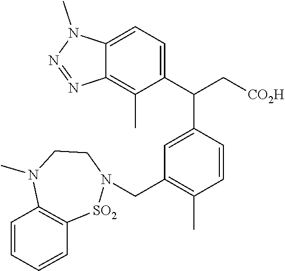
C12=CC=C(C(C[CO2H])C3=CC(CN4CCN(C)C5=C([SO2]4)C=CC=C5)=C(C)C=C3)C(C)=C1N=NN2C
